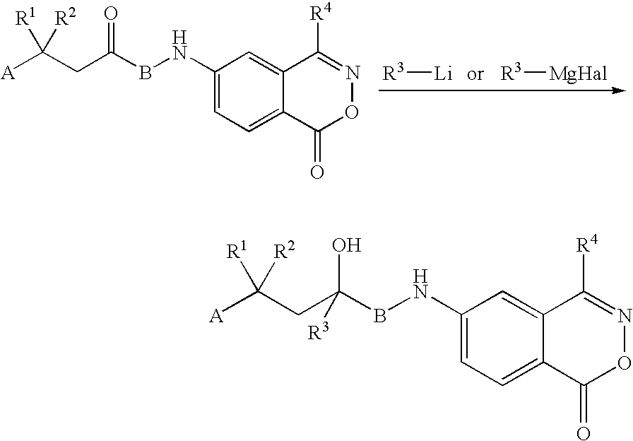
C1(NBC(CC([A])([R1])[R2])(O)[R3])=CC=C2C(=C1)C([R4])=NOC2=O.C1(NBC(CC([A])([R1])[R2])=O)=CC=C2C(=C1)C([R4])=NOC2=O.[R3][Li].[R3][MgHal]
